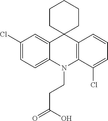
C1(Cl)=CC=C2C(=C1)C1(C3=C(N2CCC(=O)O)C(Cl)=CC=C3)CCCCC1
